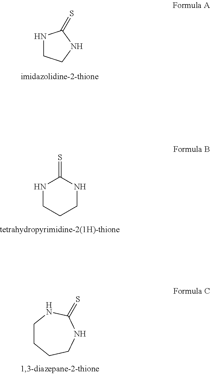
N1CCNC1=S.N1CCCNC1=S.C1CCCNC(=S)N1
